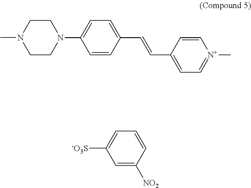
C1=CC(C=CC2=CC=C(N3CCN(C)CC3)C=C2)=CC=[N+]1C.C1=C([NO2])C=CC=C1[-O3S]
